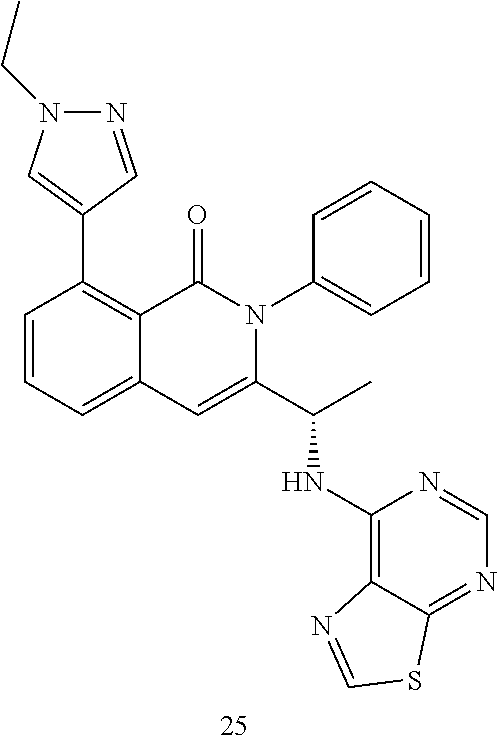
C1(C2=C3C(=CC=C2)C=C(C(C)NC2=C4C(=NC=N2)SC=N4)N(C2=CC=CC=C2)C3=O)=CN(CC)N=C1
